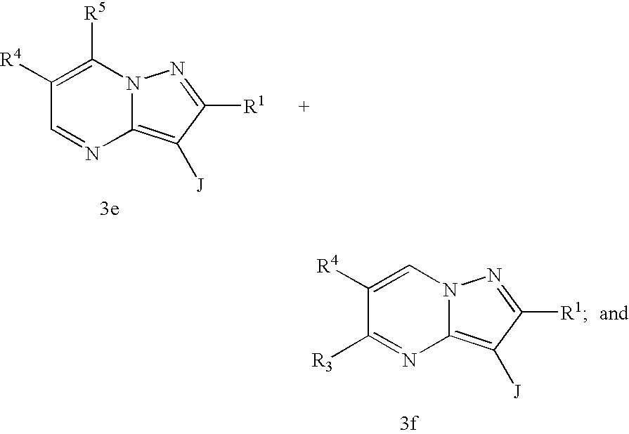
C1([R4])=C([R5])N2C(=C([J])C([R1])=N2)N=C1.C1([R4])=CN2C(=C([J])C([R1])=N2)N=C1[R3]
